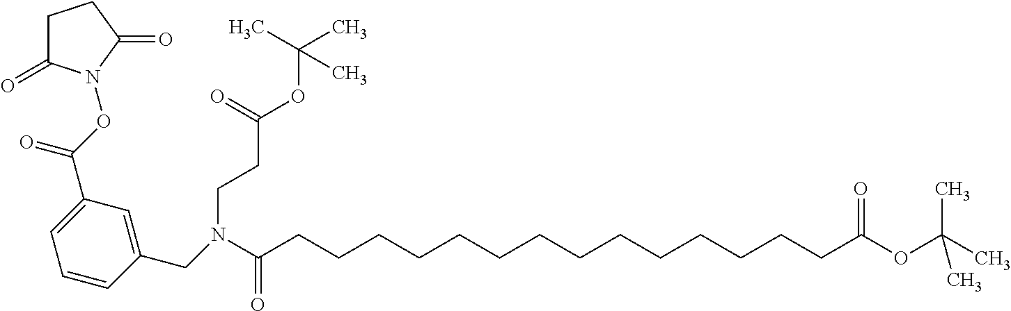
C1C(=O)N(OC(C2=CC=CC(CN(C(CCCCCCCCCCCCCCC(OC(C)(C)C)=O)=O)CCC(OC(C)(C)C)=O)=C2)=O)C(=O)C1
